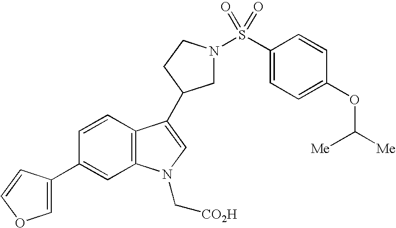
C1(C2=COC=C2)=CC2=C(C=C1)C(C1CN(S(C3=CC=C(OC([Me])[Me])C=C3)(=O)=O)CC1)=CN2C[CO2H]
